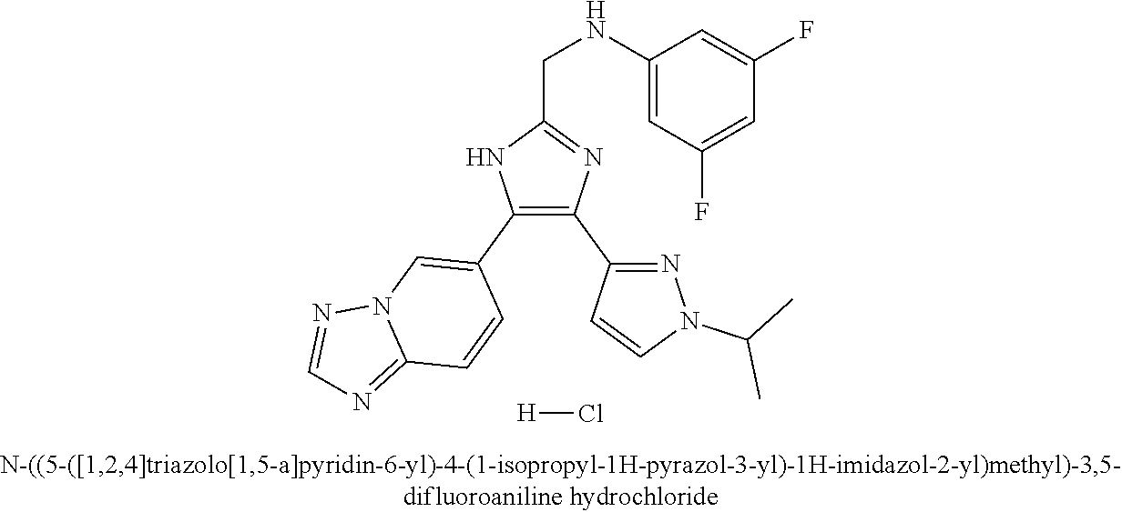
C1(NCC2=NC(C3=NN(C(C)C)C=C3)=C(C3=CN4C(=NC=N4)C=C3)N2)=CC(F)=CC(F)=C1.[H]Cl
